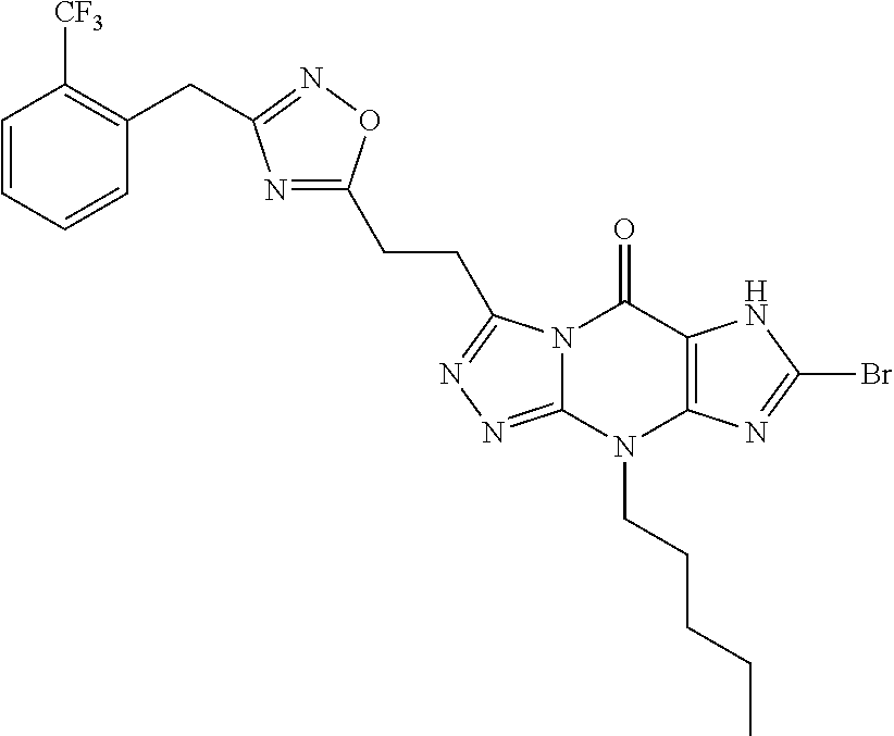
C1=CC=CC(CC2=NOC(CCC3=NN=C4N3C(=O)C3=C(N4CCCCC)N=C(Br)N3)=N2)=C1[CF3]
